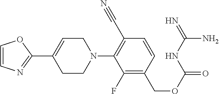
C1(C2=CCN(C3=C(C#N)C=CC(COC(=O)NC(=N)N)=C3F)CC2)=NC=CO1
